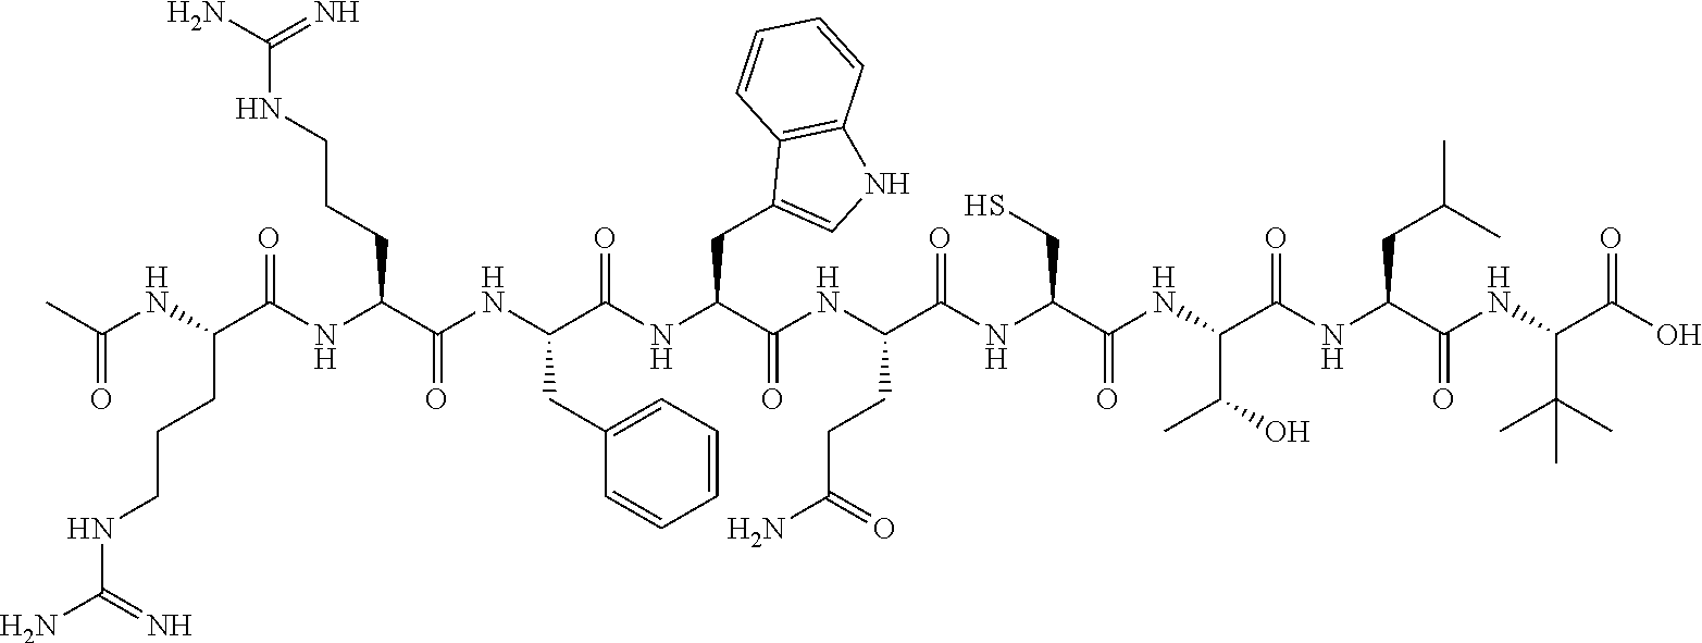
C(NCCCC(C(NC(C(NC(C(NC(C(=O)NC(C(NC(C(NC(C(NC(CC(C)C)C(NC(C(O)=O)C(C)(C)C)=O)=O)C(C)O)=O)CS)=O)CCC(N)=O)CC1=CNC2=C1C=CC=C2)=O)CC1=CC=CC=C1)=O)CCCNC(N)=N)=O)NC(C)=O)(=N)N
